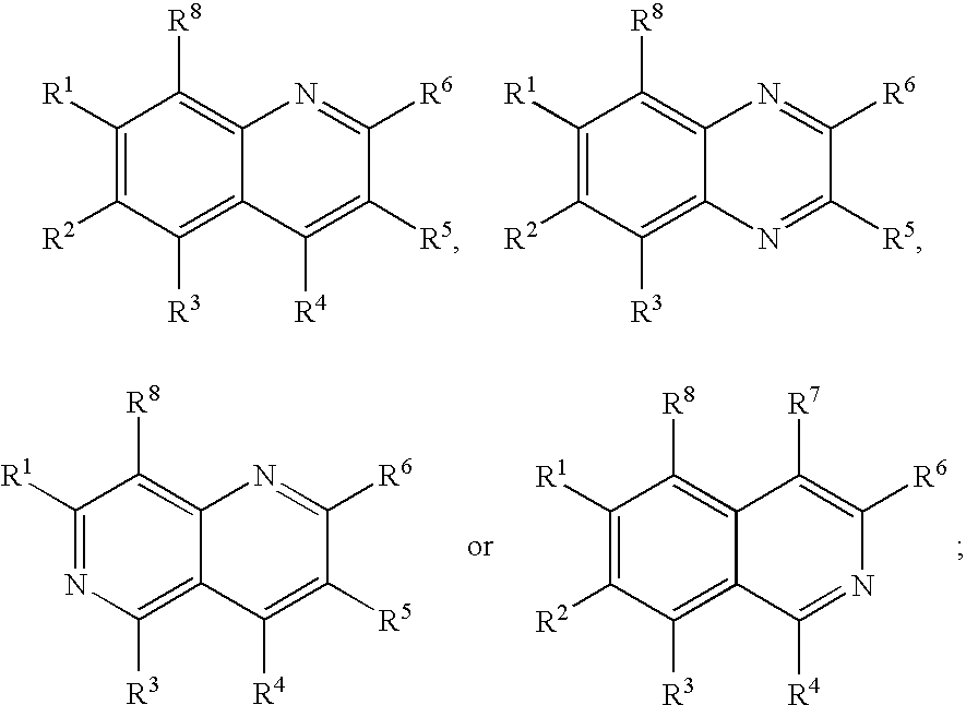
C1([R1])=C([R2])C([R3])=C2C(=C1[R8])N=C([R6])C([R5])=C2[R4].C1([R1])=C([R2])C([R3])=C2C(=C1[R8])N=C([R6])C([R5])=N2.C1([R1])=NC([R3])=C2C(=C1[R8])N=C([R6])C([R5])=C2[R4].C1([R1])=C([R2])C([R3])=C2C(=C1[R8])C([R7])=C([R6])N=C2[R4]
